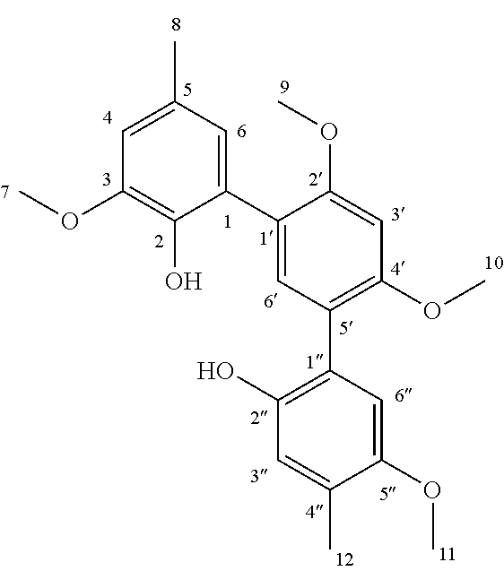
C1(C)=CC(OC)=C(O)C(C2=CC(C3=C(O)C=C(C)C(OC)=C3)=C(OC)C=C2OC)=C1
